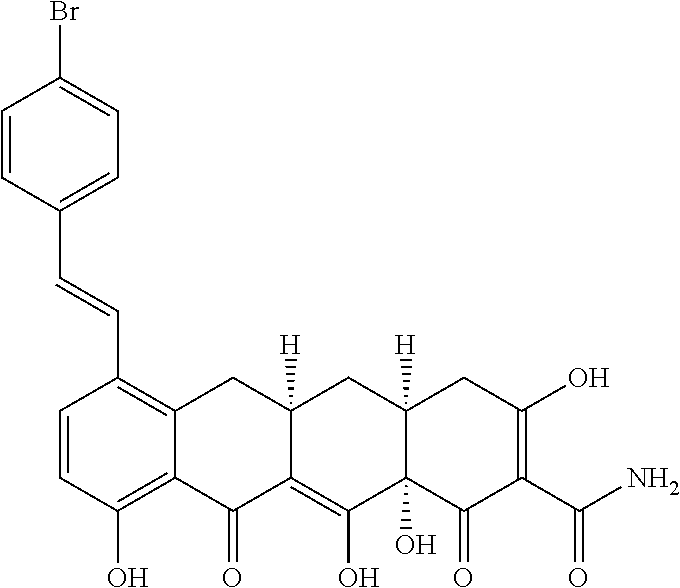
C1=CC(O)=C2C(=C1C=CC1=CC=C(Br)C=C1)CC1([H])C(=C(O)C3(O)C([H])(C1)CC(O)=C(C(N)=O)C3=O)C2=O
